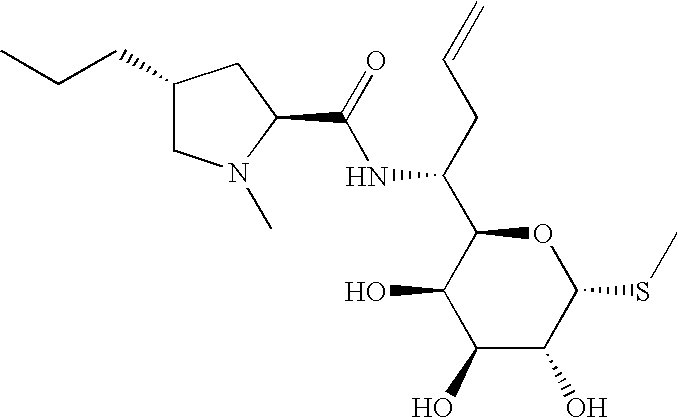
C(NC(C1C(O)C(O)C(O)C(SC)O1)CC=C)(=O)C1N(C)CC(CCC)C1
